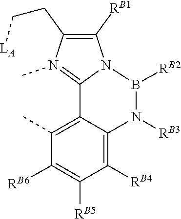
[RB2]B1N2C([RB1])=C(CC[LA])N(C)=C2C2=C(C)C([RB6])=C([RB5])C([RB4])=C2N1[RB3]
